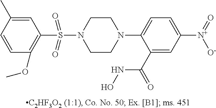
N1(C2=CC=C([N+](=O)[O-])C=C2C(=O)NO)CCN(S(=O)(=O)C2=C(OC)C=CC(C)=C2)CC1
